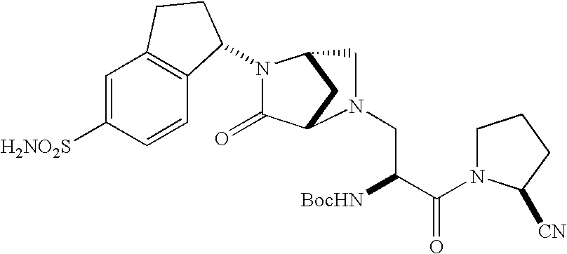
C1=C([H2NO2S])C=CC2=C1CCC2N1C(=O)C2CC1CN2CC([BocHN])C(=O)N1CCCC1[CN]
